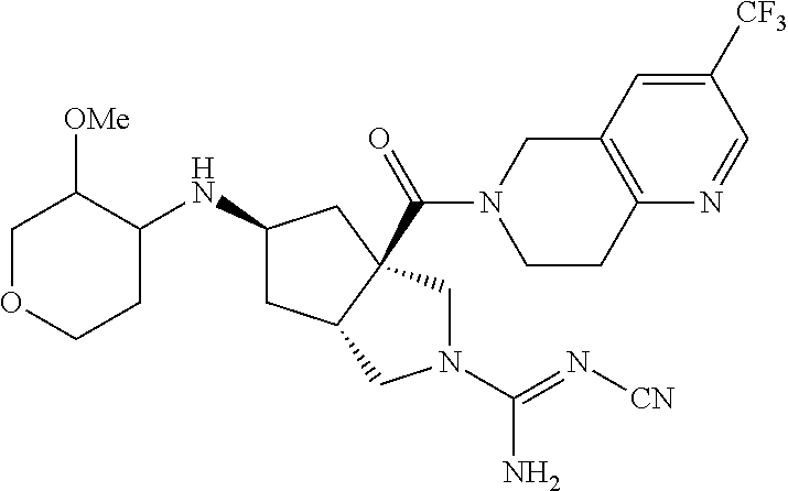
C1([CF3])=CC2=C(N=C1)CCN(C(=O)C13C(CC(NC4C([OMe])COCC4)C1)CN(C(=N[CN])N)C3)C2
